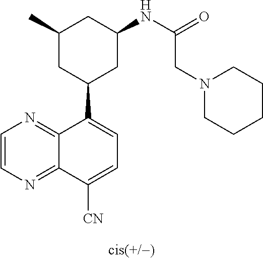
C1(C2CC(NC(CN3CCCCC3)=O)CC(C)C2)=CC=C([CN])C2=NC=CN=C12
